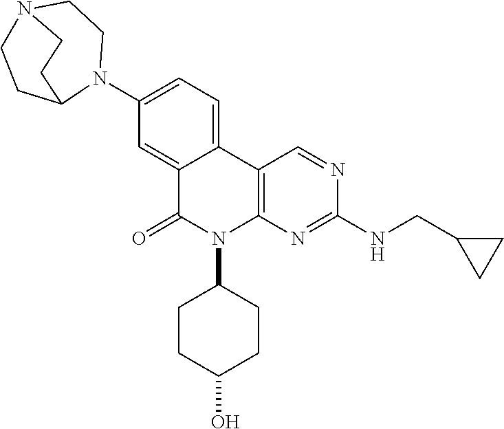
C1=C2C(=CC(N3CCN4CCC3CC4)=C1)C(=O)N(C1CCC(O)CC1)C1=C2C=NC(NCC2CC2)=N1
